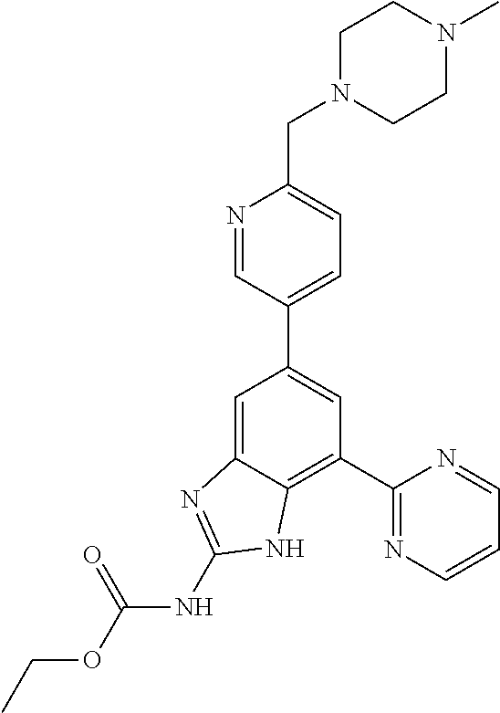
C1=C2C(=C(C3=NC=CC=N3)C=C1C1=CC=C(CN3CCN(C)CC3)N=C1)NC(NC(OCC)=O)=N2
